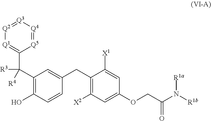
C1=C(CC2=C([X2])C=C(OCC(=O)N([R1a])[R1b])C=C2[X1])C=CC(O)=C1C([R4])([R3])C1=[Q1][Q2]=[Q3][Q4]=[Q5]1
